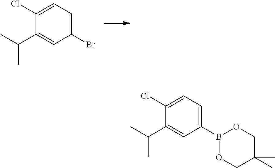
C1(Br)=CC=C(Cl)C(C(C)C)=C1.C1(B2OCC(C)(C)CO2)=CC=C(Cl)C(C(C)C)=C1
